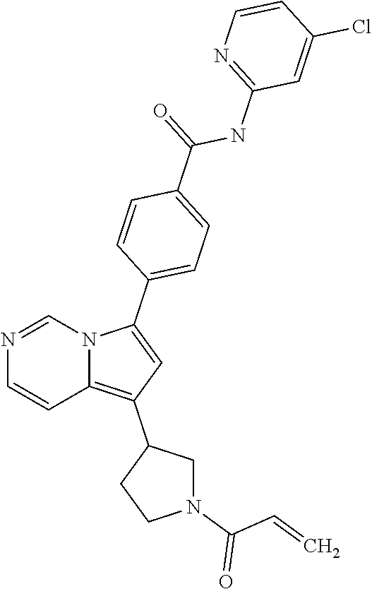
N1=CN2C(=C(C3CN(C(C=C)=O)CC3)C=C2C2=CC=C(C(NC3=NC=CC(Cl)=C3)=O)C=C2)C=C1
